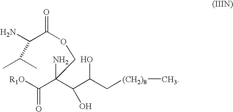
[(CH2)8](C)CC(C(C(C([R1O])=O)(N)COC(=O)C(N)C(C)C)O)O
